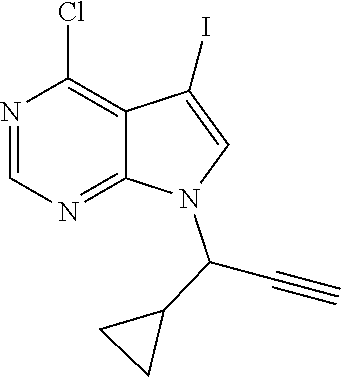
N1=CN=C2C(=C1Cl)C(I)=CN2C(C#C)C1CC1
